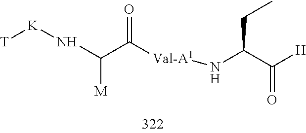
N(C(C([Val-A1]NC(CC)C([H])=O)=O)[M])[K][T]
